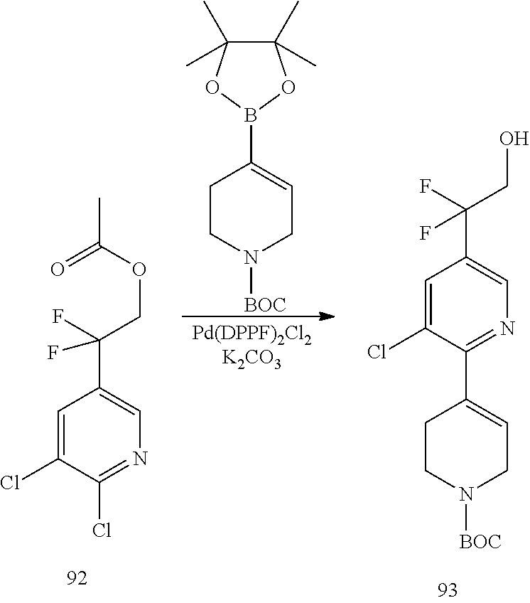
C1=C(Cl)C(Cl)=NC=C1C(F)(COC(=O)C)F.C1(C)(C)C(C)(C)OB(C2=CCN([BOC])CC2)O1.C1CN([BOC])CC=C1C1=NC=C(C(F)(CO)F)C=C1Cl
